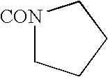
[CON]1CCCC1
